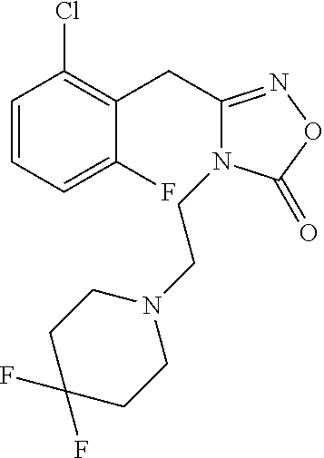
C1=CC=C(F)C(CC2=NOC(=O)N2CCN2CCC(F)(F)CC2)=C1Cl
